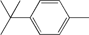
C(C1=CC=C(C)C=C1)(C)(C)C
